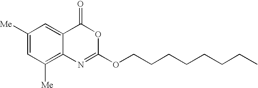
C1([Me])=CC([Me])=C2C(=C1)C(=O)OC(OCCCCCCCC)=N2
